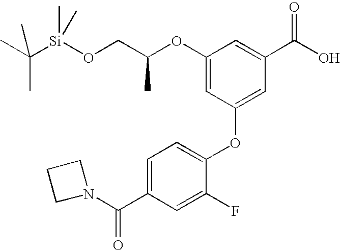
O(C1=CC(OC2=CC=C(C(N3CCC3)=O)C=C2F)=CC(C(O)=O)=C1)C(CO[Si](C(C)(C)C)(C)C)C
